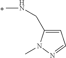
C1(CNC)=CC=NN1C
